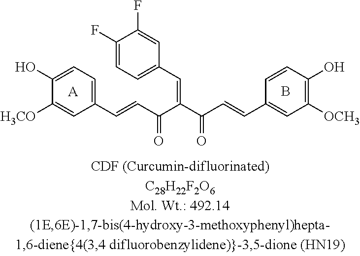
C1(C=CC(C(C(C=CC2=CC([OCH3])=C(O)C=C2)=O)=CC2=CC=C(F)C(F)=C2)=O)=CC=C(O)C([H3CO])=C1.[A].B
